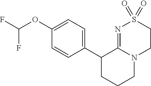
C1(OC(F)F)=CC=C(C2CCCN3C2=NS(=O)(=O)CC3)C=C1
